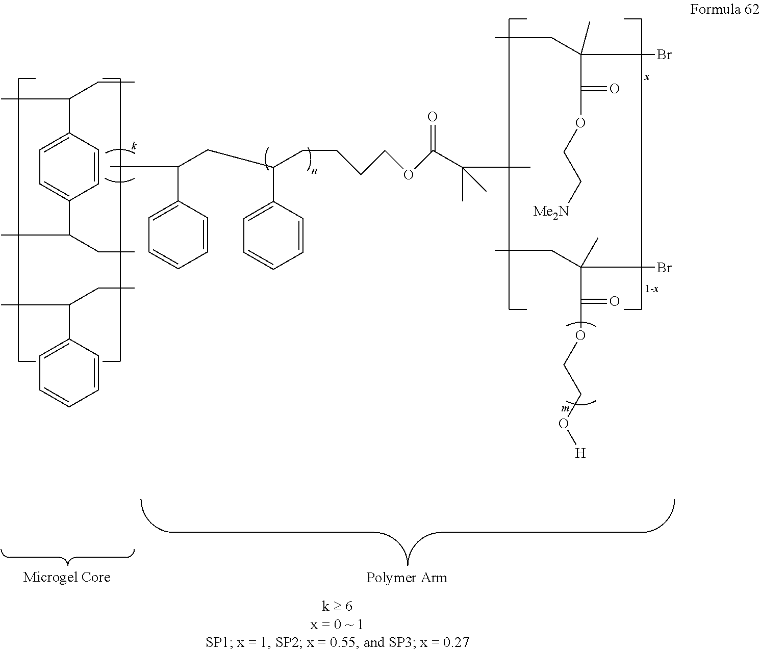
C(C1=CC=CC=C1)(CC(C1=CC=CC=C1)CCCCOC(C(C)(C)C)=O)C.C(C(=O)OCCO[H])(CC)(C)Br.C(C(=O)OCC[Me2N])(C)(CC)Br.C1=C(C(CC)C)C=CC(C(CC)C)=C1.C1=CC=CC(C(CC)C)=C1
